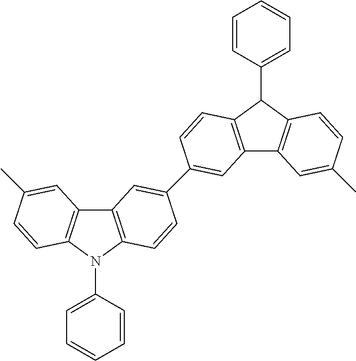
C12=C(N(C3=CC=CC=C3)C3=C1C=C(C)C=C3)C=CC(C1=CC3=C(C(C4=CC=CC=C4)C4=C3C=C(C)C=C4)C=C1)=C2
